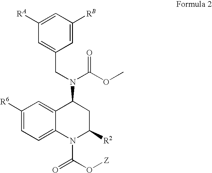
C1([R6])=CC=C2C(=C1)C(N(CC1=CC([RA])=CC([RB])=C1)C(OC)=O)CC([R2])N2C(O[Z])=O
